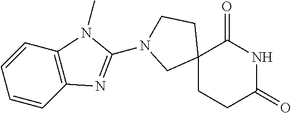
C12(CCC(=O)NC1=O)CCN(C1=NC3=C(C=CC=C3)N1C)C2
